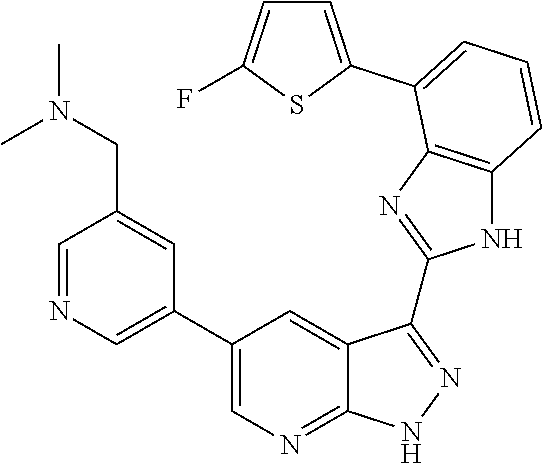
C1=NC=C(C2=CN=C3C(=C2)C(C2=NC4=C(N2)C=CC=C4C2=CC=C(F)S2)=NN3)C=C1CN(C)C
